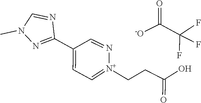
N1=CN(C)N=C1C1=CC=[N+](CCC(=O)O)N=C1.C(C(F)(F)F)([-O])=O
